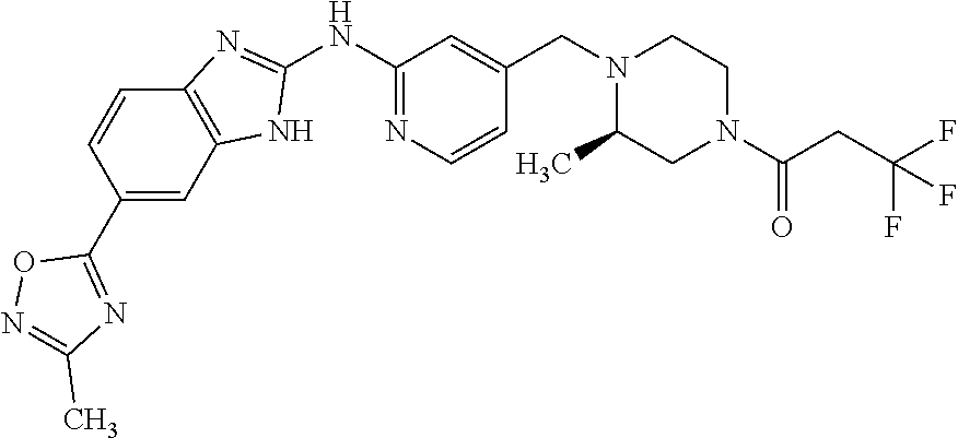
C1(NC2=NC3=C(N2)C=C(C2=NC(C)=NO2)C=C3)=NC=CC(CN2C(C)CN(C(CC(F)(F)F)=O)CC2)=C1
